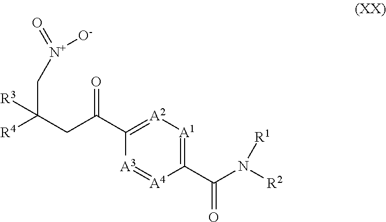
[A2]1=C(C(CC([R4])(C[N+](=O)[O-])[R3])=O)[A3]=[A4]C(C(N([R2])[R1])=O)=[A1]1
